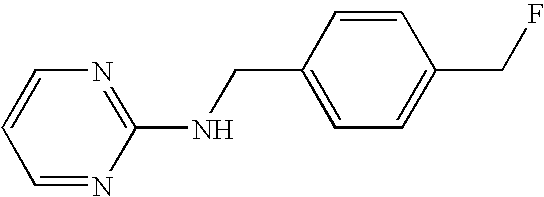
C1=CN=C(NCC2=CC=C(CF)C=C2)N=C1
